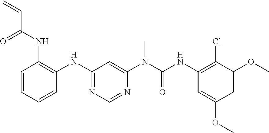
C1=CC=CC(NC2=NC=NC(N(C)C(=O)NC3=C(Cl)C(OC)=CC(OC)=C3)=C2)=C1NC(C=C)=O
